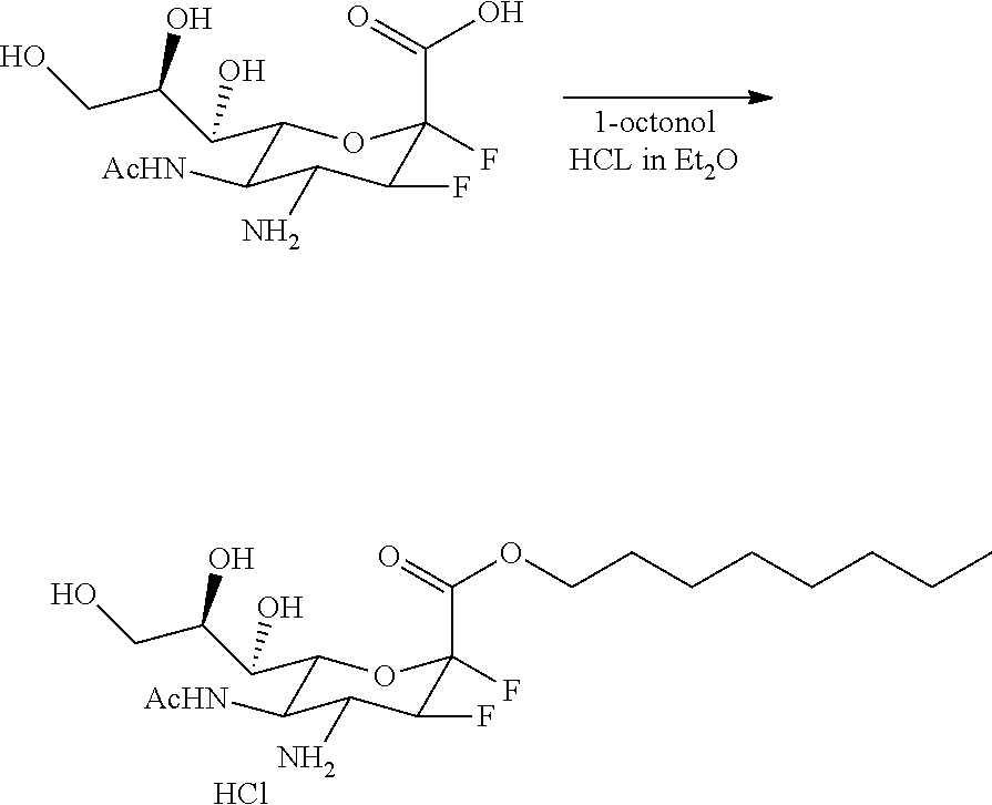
C1(C(C(CO)O)O)C([AcHN])C(N)C(F)C(F)(C(=O)O)O1.C1(C(C(CO)O)O)C([AcHN])C(N)C(F)C(F)(C(=O)OCCCCCCCC)O1.Cl
